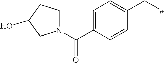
C1=C(C(N2CCC(O)C2)=O)C=CC(C[#])=C1
